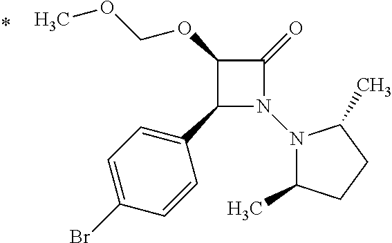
C1(C2=CC=C(Br)C=C2)N(N2C(C)CCC2C)C(=O)C1OCOC
